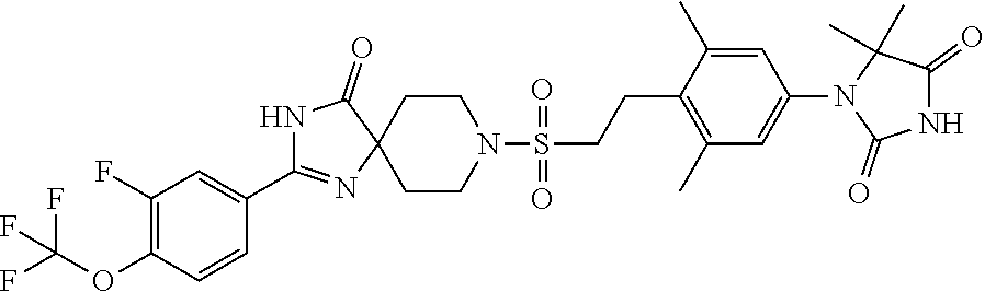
C1(F)=C(OC(F)(F)F)C=CC(C2=NC3(CCN(S(CCC4=C(C)C=C(N5C(=O)NC(=O)C5(C)C)C=C4C)(=O)=O)CC3)C(=O)N2)=C1
